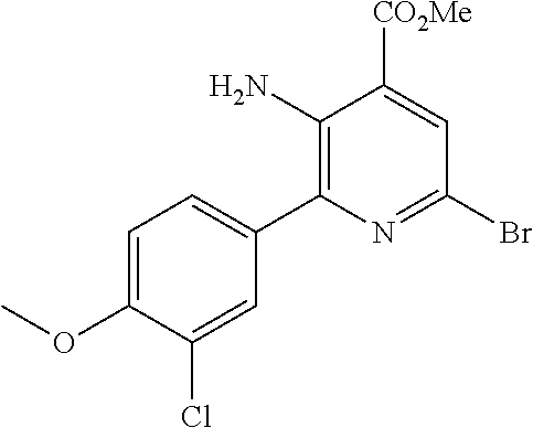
C1=C(OC)C(Cl)=CC(C2=C(N)C([CO2Me])=CC(Br)=N2)=C1
